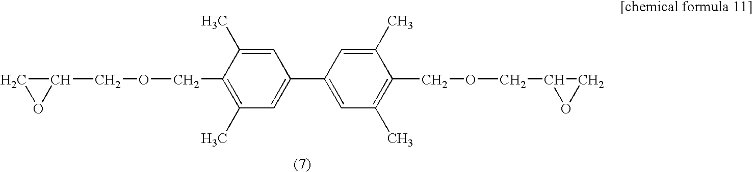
C1OC1COCC1=C(C)C=C(C2=CC(C)=C(COCC3OC3)C(C)=C2)C=C1C
